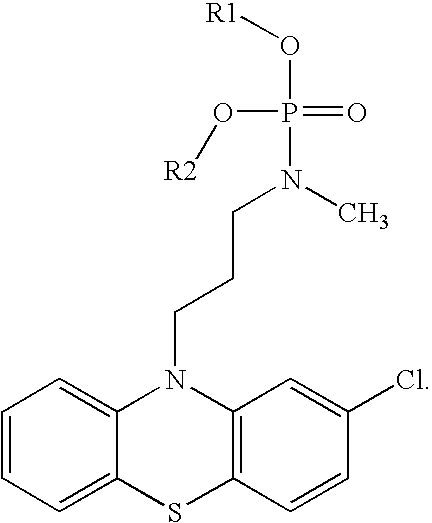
C1=CC=C2C(=C1)N(CCCN(C)P(=O)(O[R2])O[R1])C1=C(S2)C=CC(Cl)=C1
